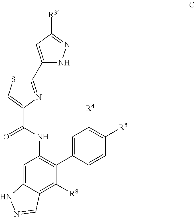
C1(C2=CC([R3])=NN2)=NC(C(NC2=C(C3=CC([R4])=C([R5])C=C3)C([R8])=C3C(=C2)NN=C3)=O)=CS1
